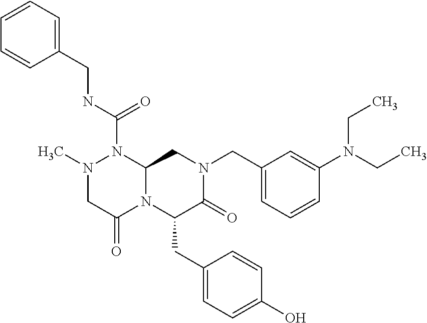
N1(C)CC(=O)N2C(N1C(NCC1=CC=CC=C1)=O)CN(CC1=CC=CC(N(CC)CC)=C1)C(=O)C2CC1=CC=C(O)C=C1
